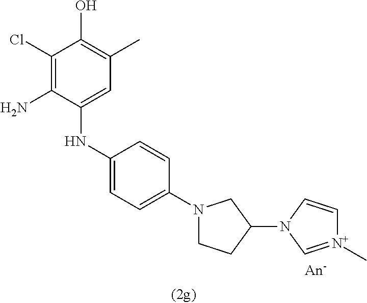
C1(Cl)=C(N)C(NC2=CC=C(N3CCC(N4C=[N+](C)C=C4)C3)C=C2)=CC(C)=C1O
